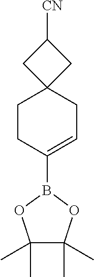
B1(C2=CCC3(CC2)CC([CN])C3)OC(C)(C)C(C)(C)O1
